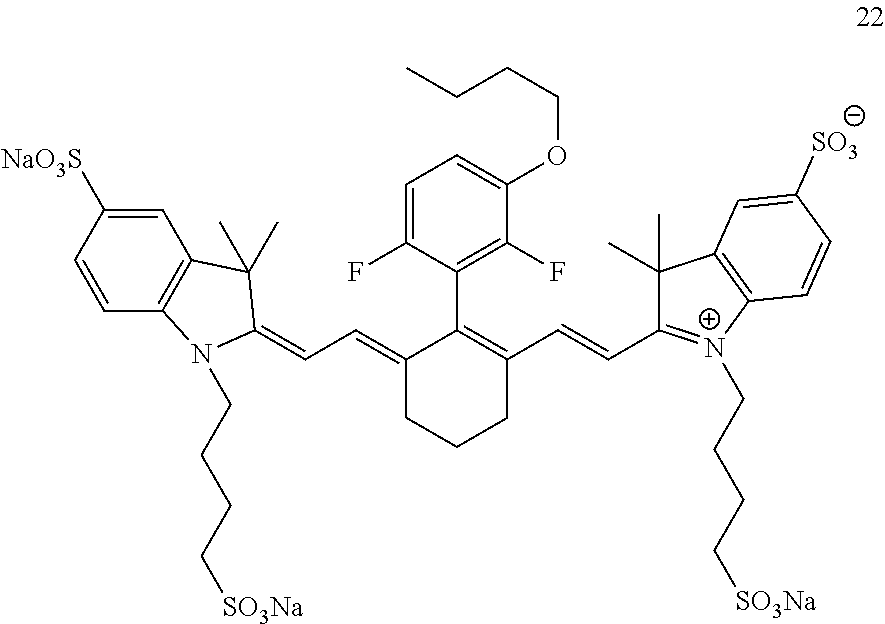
C1=C(F)C(C2=C(C=CC3=[N+](CCCC[SO3Na])C4=C(C3(C)C)C=C([SO3])C=C4)CCCC2=CC=C2N(CCCC[SO3Na])C3=C(C=C([NaO3S])C=C3)C2(C)C)=C(F)C(OCCCC)=C1
